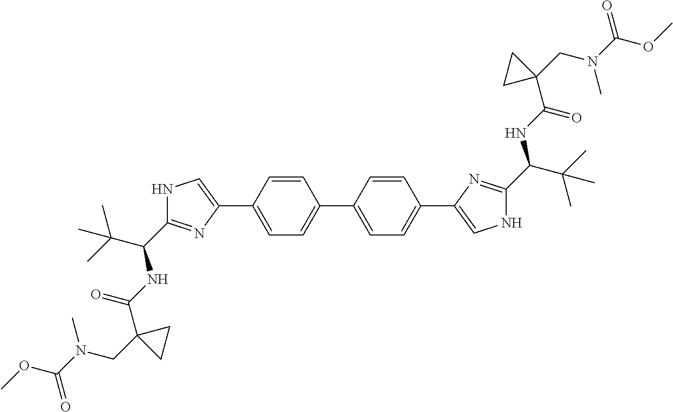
C1=CC(C2=CC=C(C3=CNC(C(C(C)(C)C)NC(C4(CN(C(OC)=O)C)CC4)=O)=N3)C=C2)=CC=C1C1=CNC(C(C(C)(C)C)NC(C2(CN(C(OC)=O)C)CC2)=O)=N1
